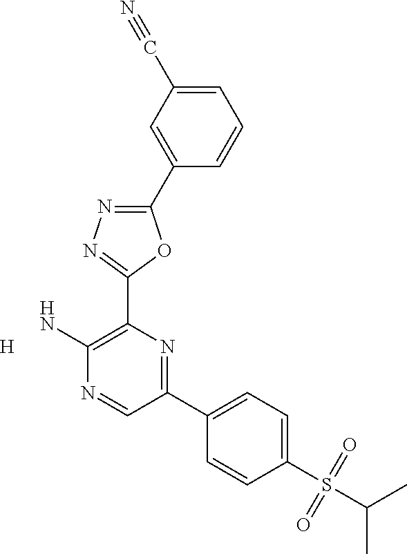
C1(C2=CC(C#N)=CC=C2)=NN=C(C2=C(N)N=CC(C3=CC=C(S(C(C)C)(=O)=O)C=C3)=N2)O1.[H]
